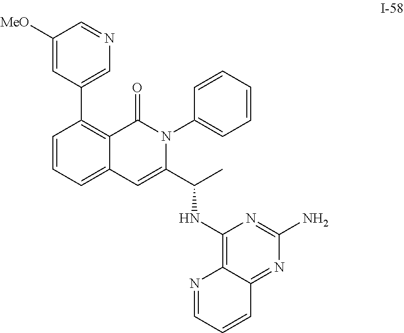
C1(C2=C3C(=CC=C2)C=C(C(C)NC2=C4C(=NC(N)=N2)C=CC=N4)N(C2=CC=CC=C2)C3=O)=CN=CC([MeO])=C1
